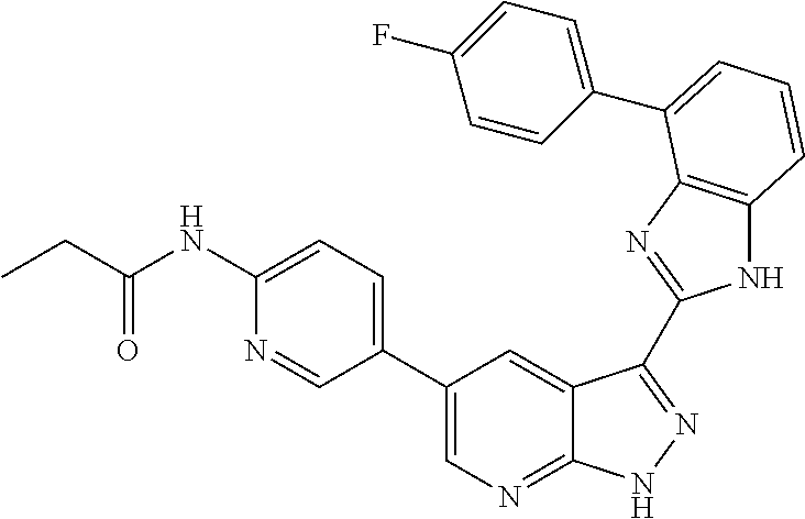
C1(C2=CN=C3C(=C2)C(C2=NC4=C(N2)C=CC=C4C2=CC=C(F)C=C2)=NN3)=CC=C(NC(=O)CC)N=C1
